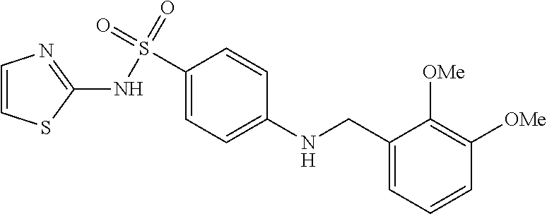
C1(CNC2=CC=C(S(=O)(=O)NC3=NC=CS3)C=C2)=CC=CC([OMe])=C1[OMe]
